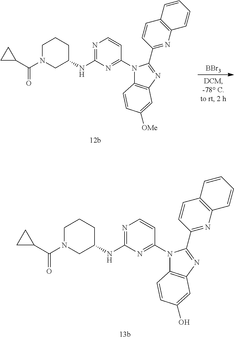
N1=C(NC2CCCN(C(C3CC3)=O)C2)N=C(N2C3=C(N=C2C2=NC4=C(C=C2)C=CC=C4)C=C([OMe])C=C3)C=C1.[BBr3].N1=C(NC2CCCN(C(C3CC3)=O)C2)N=C(N2C3=C(N=C2C2=NC4=C(C=C2)C=CC=C4)C=C(O)C=C3)C=C1
